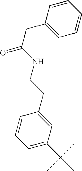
C1=C(C(C)(C)C)C=C(CCNC(CC2=CC=CC=C2)=O)C=C1
